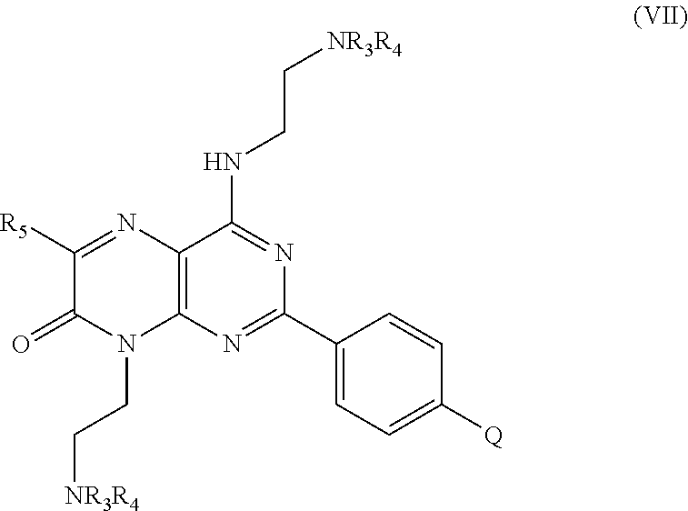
C1([R5])=NC2=C(N(CC[NR3R4])C1=O)N=C(C1=CC=C([Q])C=C1)N=C2NCC[NR3R4]
